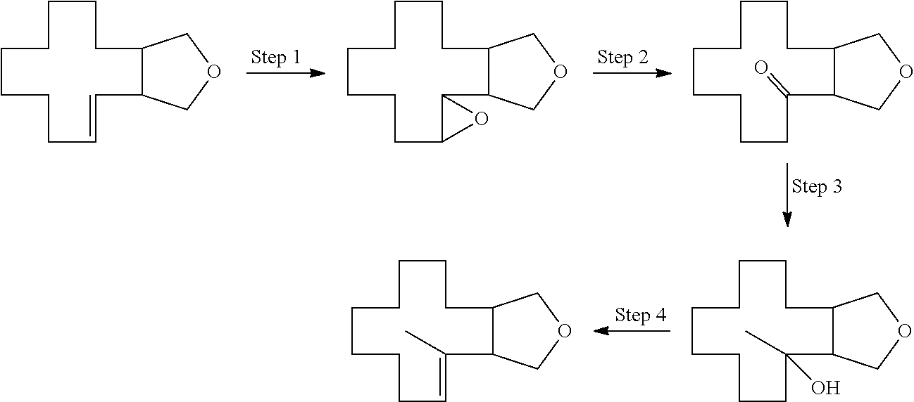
C1C=C(C)C2C(CCCCCCC1)COC2.C1CC(O)(C)C2C(CCCCCCC1)COC2.C1C=CC2C(CCCCCCC1)COC2.C1C2C(C3C(CCCCCCC1)COC3)O2.C1CC(=O)C2C(CCCCCCC1)COC2
